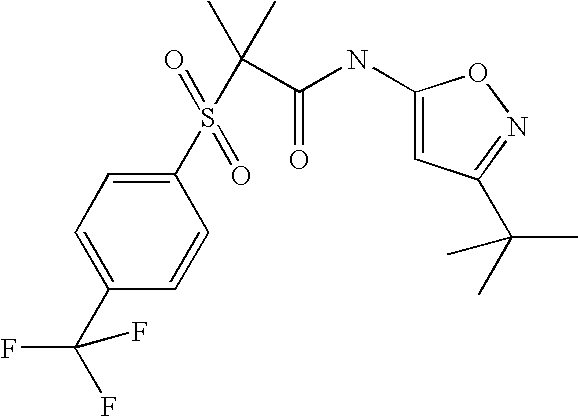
C1=C(C(F)(F)F)C=CC(S(C(C(=O)NC2=CC(C(C)(C)C)=NO2)(C)C)(=O)=O)=C1
